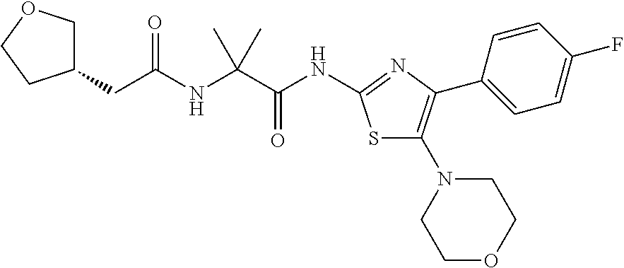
S1C(N2CCOCC2)=C(C2=CC=C(F)C=C2)N=C1NC(C(NC(=O)CC1COCC1)(C)C)=O
